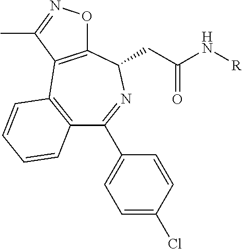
C12=C(C=CC=C1)C1=C(C(CC(N[R])=O)N=C2C2=CC=C(Cl)C=C2)ON=C1C
